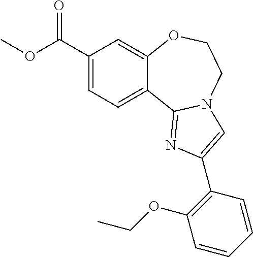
COC(C1=CC=C2C(=C1)OCCN1C2=NC(C2=C(OCC)C=CC=C2)=C1)=O
